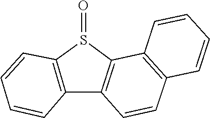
C12=C(C=CC3=C1S(=O)C1=C3C=CC=C1)C=CC=C2
